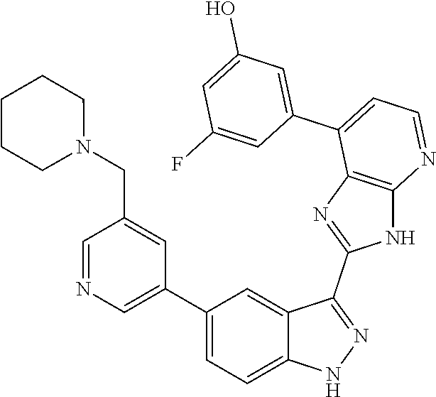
C1=NC=C(C2=CC=C3C(=C2)C(C2=NC4=C(N2)N=CC=C4C2=CC(O)=CC(F)=C2)=NN3)C=C1CN1CCCCC1
